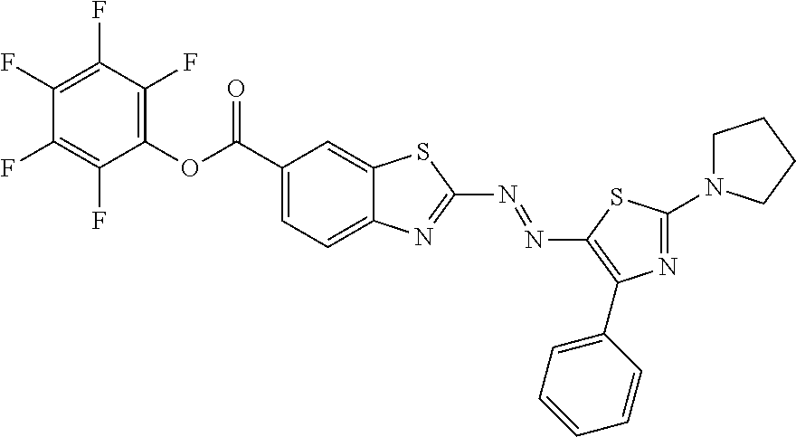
C1(C(OC2=C(F)C(F)=C(F)C(F)=C2F)=O)=CC=C2C(=C1)SC(N=NC1=C(C3=CC=CC=C3)N=C(N3CCCC3)S1)=N2
